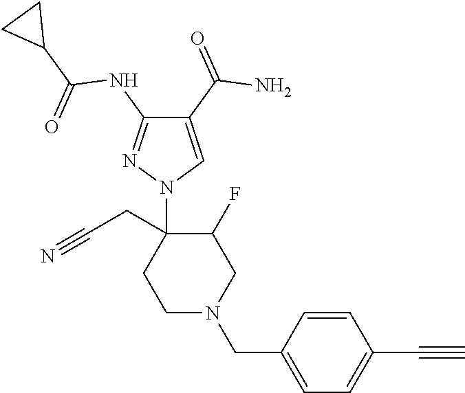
C1(C(=O)N)=CN(C2(CC#N)CCN(CC3=CC=C(C#C)C=C3)CC2F)N=C1NC(C1CC1)=O
